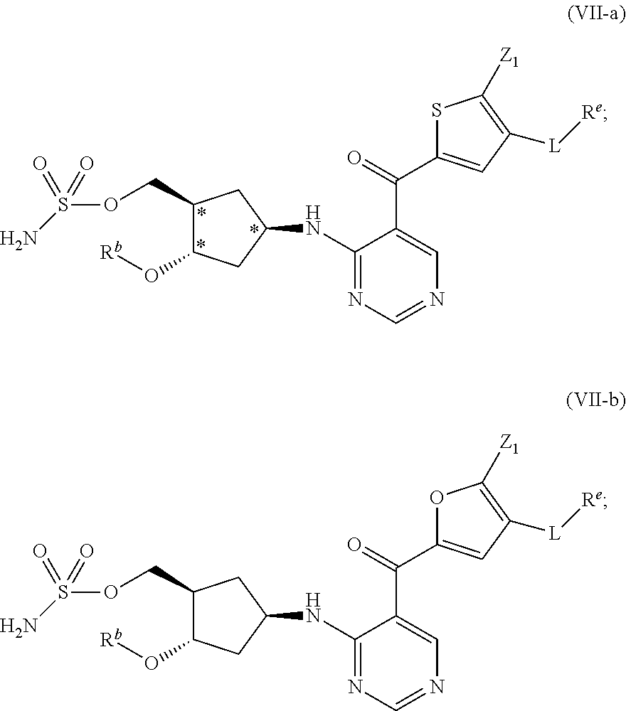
C1(COS(N)(=O)=O)C(O[Rb])CC(NC2=NC=NC=C2C(=O)C2=CC([L][Re])=C([Z1])S2)C1.C1(COS(N)(=O)=O)C(O[Rb])CC(NC2=NC=NC=C2C(=O)C2=CC([L][Re])=C([Z1])O2)C1
